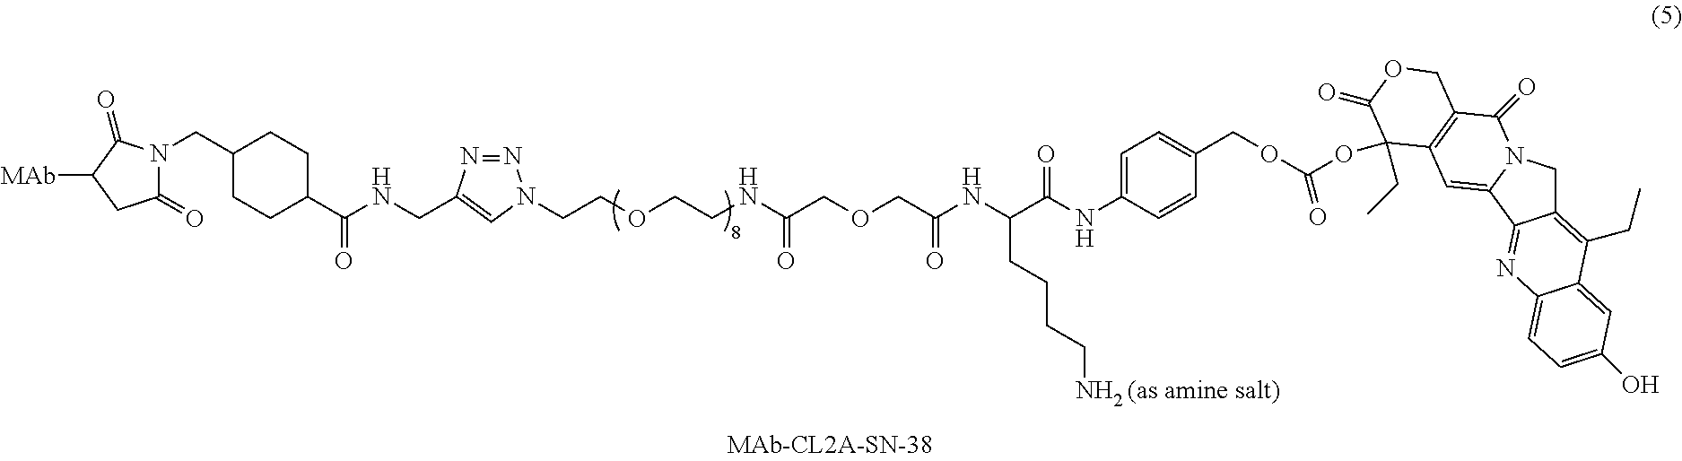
C1(=O)N(CC2CCC(C(NCC3=CN(CCOCCNC(COCC(NC(C(NC4=CC=C(COC(=O)OC5(CC)C6=C(C(=O)N7CC8=C(CC)C9=CC(O)=CC=C9N=C8C7=C6)COC5=O)C=C4)=O)CCCC[NH2 (as amine salt)])=O)=O)N=N3)=O)CC2)C(=O)C([MAb])C1
